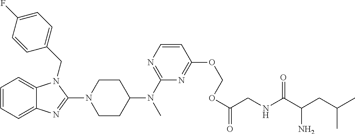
C1=CC=C2C(=C1)N(CC1=CC=C(F)C=C1)C(N1CCC(N(C)C3=NC=CC(OCOC(=O)CNC(C(N)CC(C)C)=O)=N3)CC1)=N2
